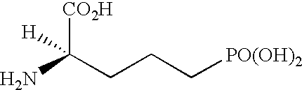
C(CCC[PO(OH)2])([CO2H])([H])N
